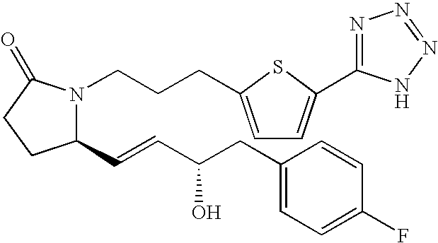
C1(C=CC(CC2=CC=C(F)C=C2)O)N(CCCC2=CC=C(C3=NN=NN3)S2)C(=O)CC1
